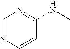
C1=NC=CC(NC)=N1
